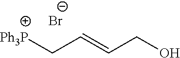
[Ph3P]CC=CCO.[Br-]
